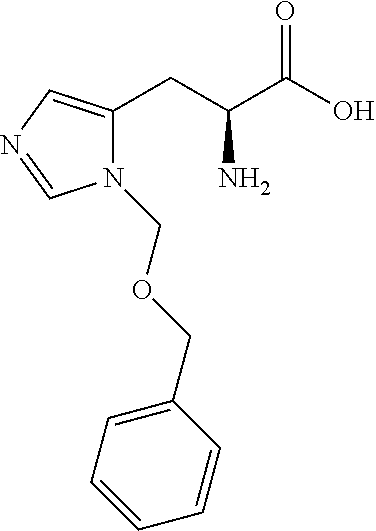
C1(CC(C(O)=O)N)=CN=CN1COCC1=CC=CC=C1
